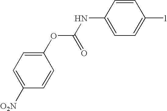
C1(NC(OC2=CC=C([O2N])C=C2)=O)=CC=C([l])C=C1
